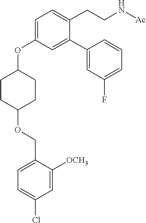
C1CC(OCC2=CC=C(Cl)C=C2[OCH3])CCC1OC1=CC=C(CCN[Ac])C(C2=CC(F)=CC=C2)=C1
